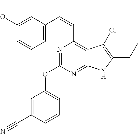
N1=C(OC2=CC=CC(C#N)=C2)N=C2C(=C1C=CC1=CC=CC(OC)=C1)C(Cl)=C(CC)N2
